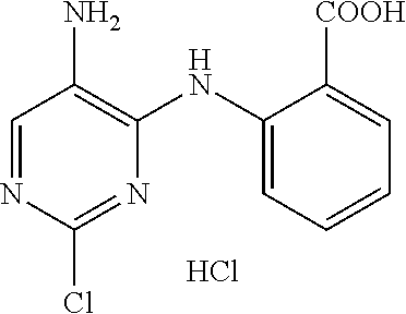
C1=NC(Cl)=NC(NC2=CC=CC=C2[COOH])=C1N.Cl
